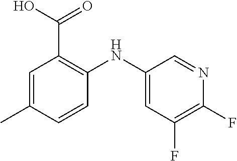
C1=C(C)C=CC(NC2=CC(F)=C(F)N=C2)=C1C(O)=O
